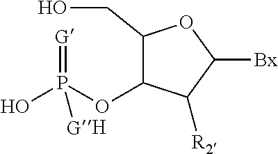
[R2]C1C(OP([GH])(O)=[G])C(CO)OC1[Bx]
